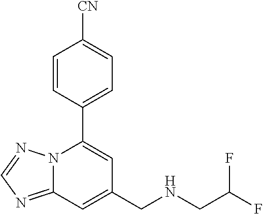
C12=NC=NN1C(C1=CC=C([CN])C=C1)=CC(CNCC(F)F)=C2
